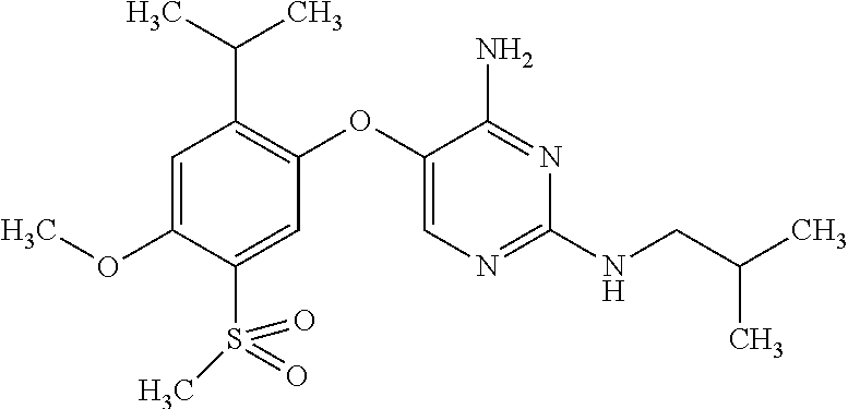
C1=C(OC)C(S(=O)(=O)C)=CC(OC2=CN=C(NCC(C)C)N=C2N)=C1C(C)C
